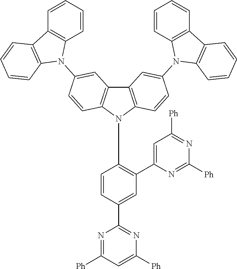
C1=C(C2=NC([Ph])=CC([Ph])=N2)C=CC(N2C3=C(C4=C2C=CC(N2C5=C(C6=C2C=CC=C6)C=CC=C5)=C4)C=C(N2C4=C(C5=C2C=CC=C5)C=CC=C4)C=C3)=C1C1=CC([Ph])=NC([Ph])=N1
